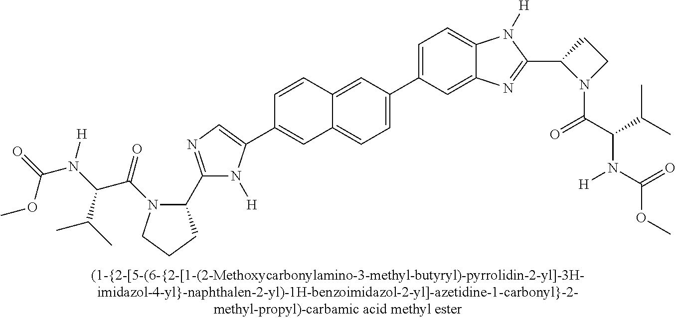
C(OC)(=O)N([H])C(C(C)C)C(=O)N1C(C2=NC=C(C3=CC4=CC=C(C5=CC=C6C(=C5)N=C(C5N(C(C(C(C)C)N(C(=O)OC)[H])=O)CC5)N6[H])C=C4C=C3)N2[H])CCC1
